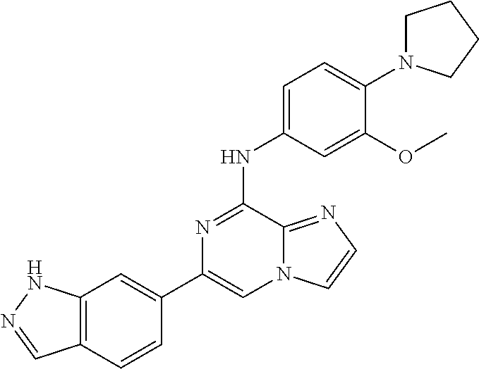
C12=C(C=CC(C3=CN4C(=NC=C4)C(NC4=CC=C(N5CCCC5)C(OC)=C4)=N3)=C1)C=NN2
